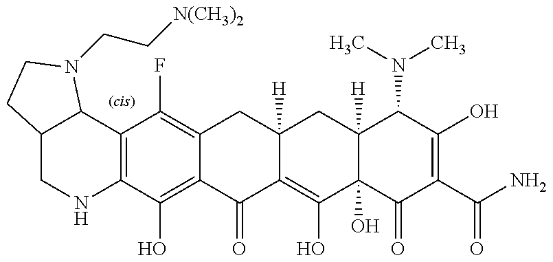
C12=C(C(O)=C3C(=C1F)CC1([H])C(=C(O)C4(O)C([H])(C1)C(N(C)C)C(O)=C(C(N)=O)C4=O)C3=O)NCC1C2N(CC[N(CH3)2])CC1
